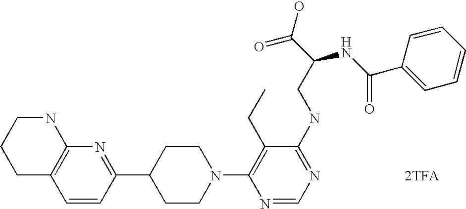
[2TFA].C1=CC(C2CCN(C3=C(CC)C(NCC(C(O)=O)NC(=O)C4=CC=CC=C4)=NC=N3)CC2)=NC2=C1CCCN2
